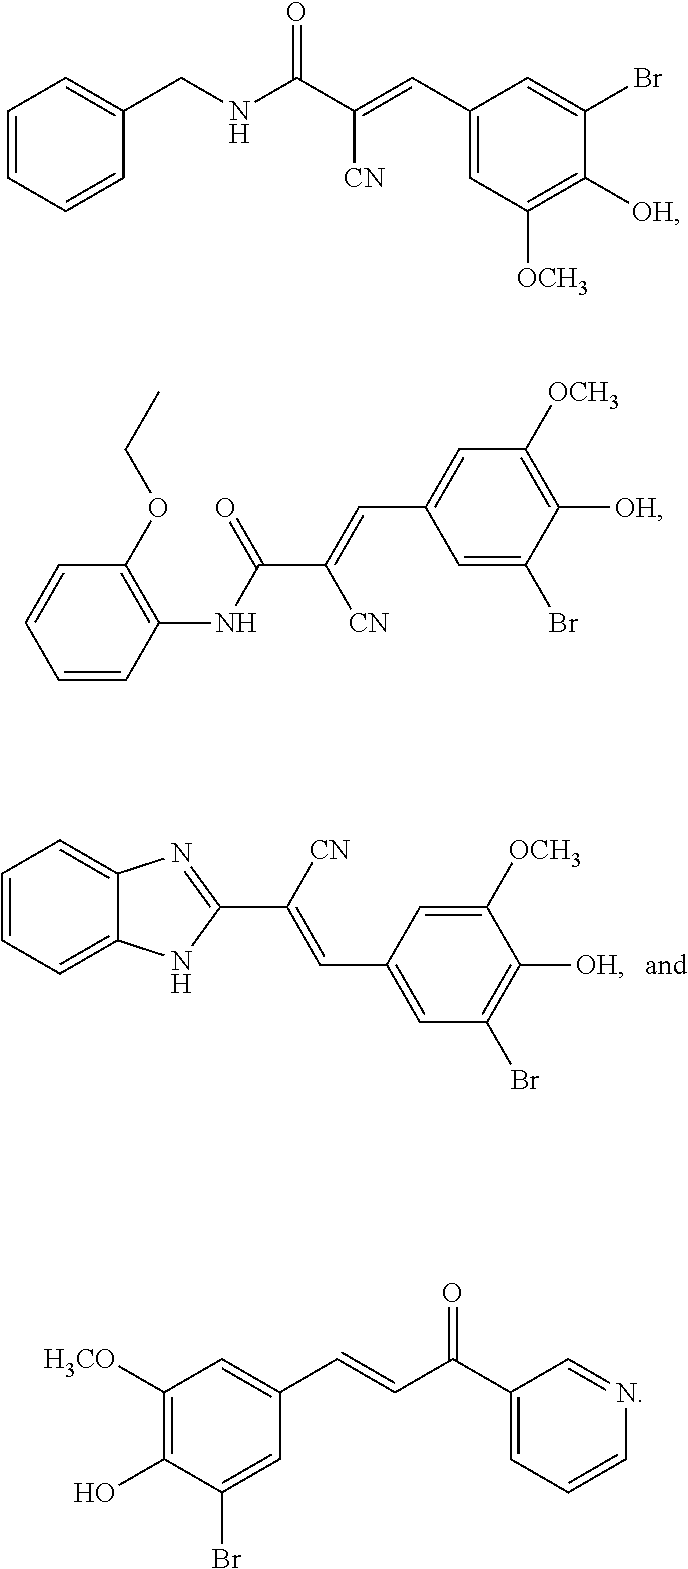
C1=CC=C2C(=C1)N=C(C([CN])=CC1=CC(Br)=C([OH])C([OCH3])=C1)N2.C1=CC=CC(CNC(C(=CC2=CC([OCH3])=C([OH])C(Br)=C2)[CN])=O)=C1.C1=CC(NC(C(=CC2=CC([OCH3])=C([OH])C(Br)=C2)[CN])=O)=C(OCC)C=C1.C1([H3CO])=C(O)C(Br)=CC(C=CC(C2=CC=CN=C2)=O)=C1
